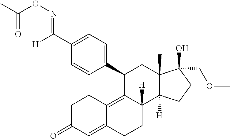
[H]C(C1=CC=C(C2C3=C4C(=CC(=O)CC4)CCC3([H])C3([H])C(C)(C2)C(O)(COC)CC3)C=C1)=NOC(C)=O
